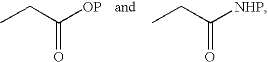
CCC([OP])=O.CCC([NHP])=O
